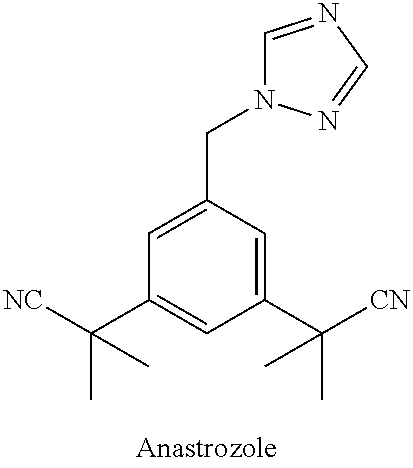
C1=C(CN2C=NC=N2)C=C(C([CN])(C)C)C=C1C([NC])(C)C
